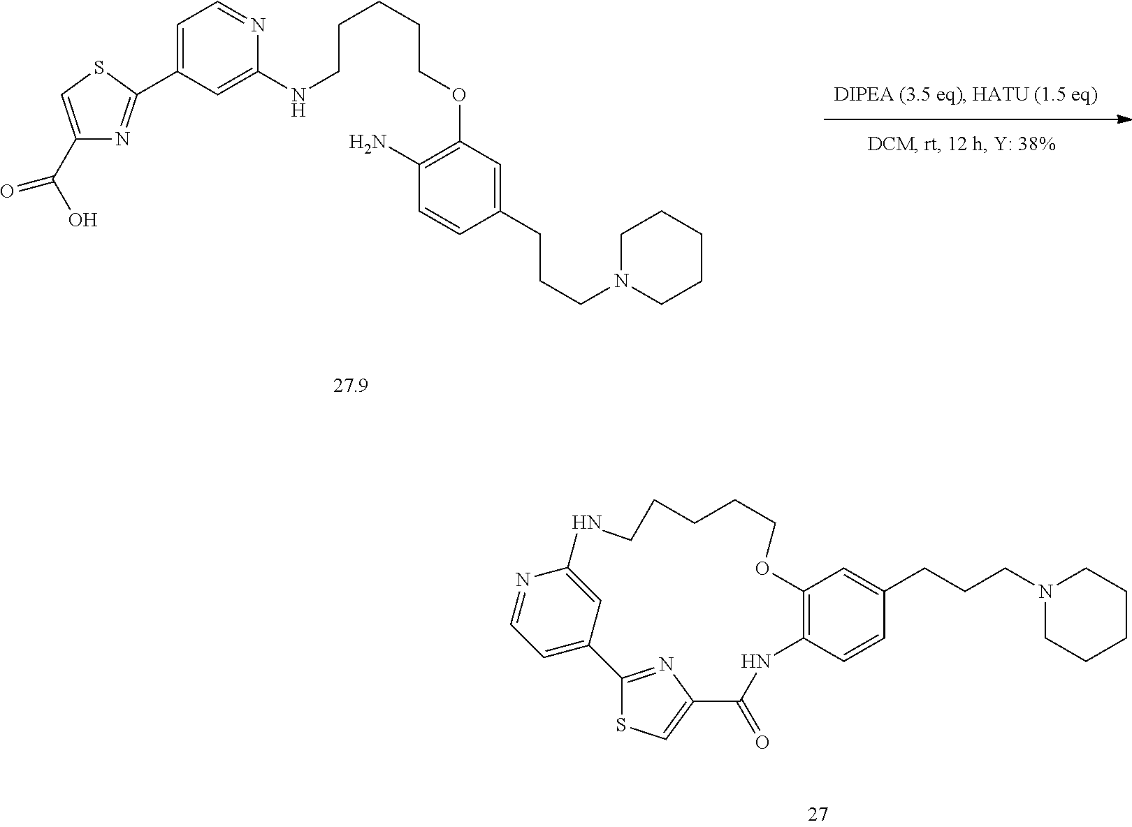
C1=C(C2=NC(C(O)=O)=CS2)C=C(NCCCCCOC2=C(N)C=CC(CCCN3CCCCC3)=C2)N=C1.C12=C(C=CC(CCCN3CCCCC3)=C1)NC(=O)C1=CSC(=N1)C1=CC=NC(=C1)NCCCCCO2
